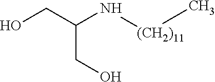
OCC(CO)N[(CH2)11]C
